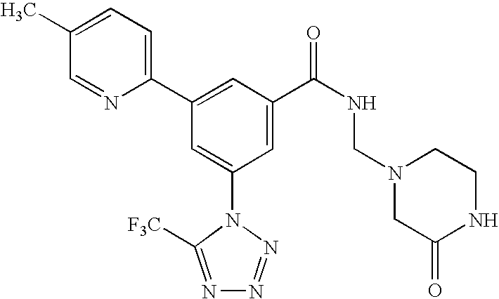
C1(C2=CC(C(NCN3CC(=O)NCC3)=O)=CC(N3C([F3C])=NN=N3)=C2)=CC=C(C)C=N1
